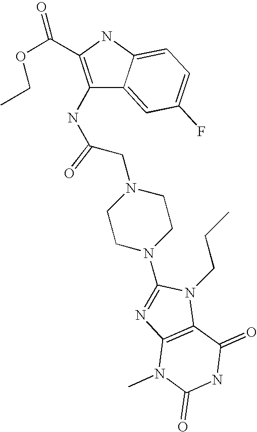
C1(NC(CN2CCN(C3=NC4=C(N3CCC)C(=O)NC(=O)N4C)CC2)=O)=C(C(OCC)=O)NC2=CC=C(F)C=C12
